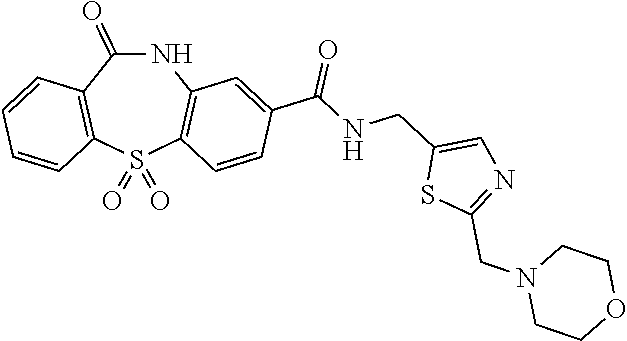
N1C(=O)C2=C(S(=O)(=O)C3=C1C=C(C(NCC1=CN=C(CN4CCOCC4)S1)=O)C=C3)C=CC=C2
